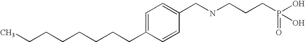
C1=C(CCCCCCCC)C=CC(CNCCCP(O)(=O)O)=C1
